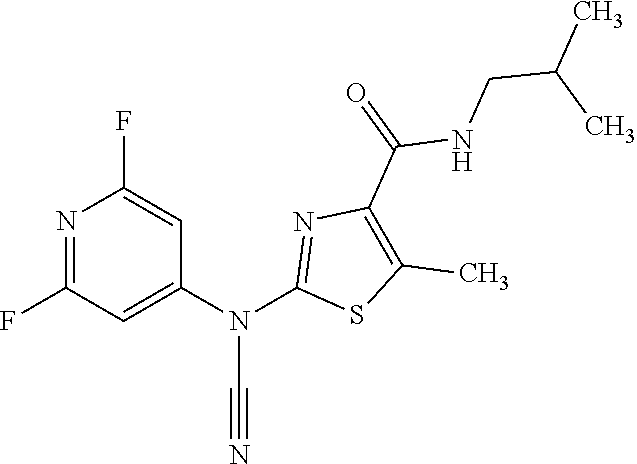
N1=C(F)C=C(N(C2=NC(C(NCC(C)C)=O)=C(C)S2)C#N)C=C1F
